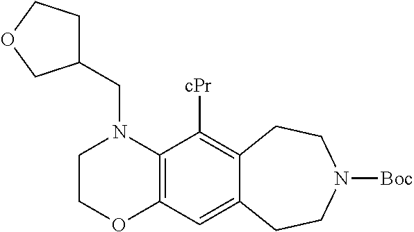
C1COC2=C(N1CC1CCOC1)C([cPr])=C1C(=C2)CCN([Boc])CC1
